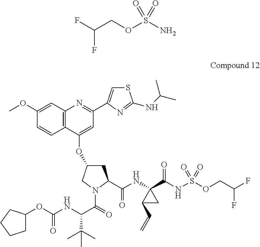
C(OS(N)(=O)=O)C(F)F.C12=C(C=C(OC)C=C1)N=C(C1=CSC(NC(C)C)=N1)C=C2OC1CC(C(NC2(C(NS(=O)(=O)OCC(F)F)=O)C(C=C)C2)=O)N(C(=O)C(NC(OC2CCCC2)=O)C(C)(C)C)C1
